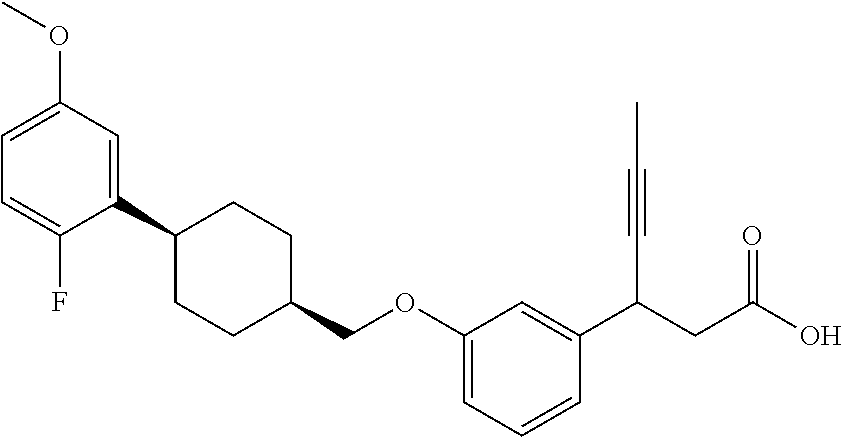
C1CC(COC2=CC=CC(C(CC(O)=O)C#CC)=C2)CCC1C1=CC(OC)=CC=C1F
